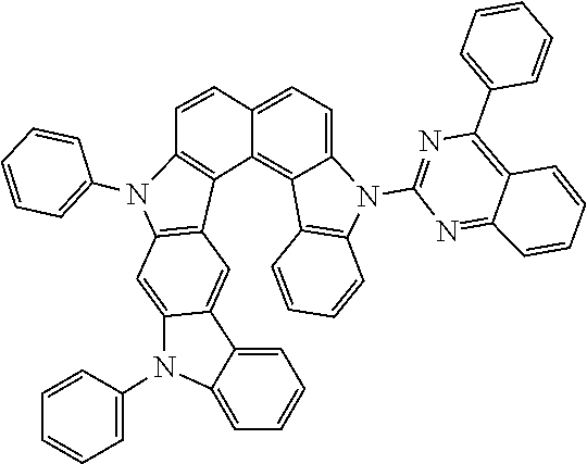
C1=C2C=CC3=C(C2=C2C(=C1)N(C1=NC(C4=CC=CC=C4)=C4C(=N1)C=CC=C4)C1=C2C=CC=C1)C1=C(C=C2C(=C1)C1=CC=CC=C1N2C1=CC=CC=C1)N3C1=CC=CC=C1
